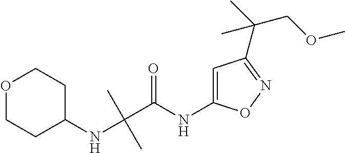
C(NC1CCOCC1)(C(=O)NC1=CC(C(COC)(C)C)=NO1)(C)C
